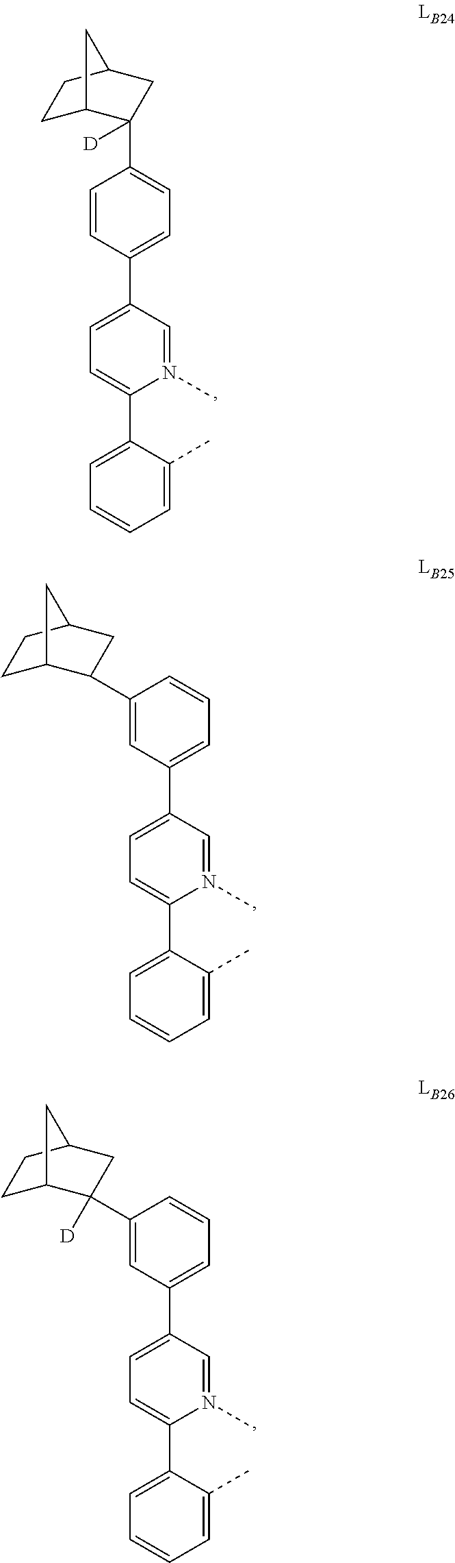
C1(C2C3CCC(C2)C3)=CC(C2=CC=C(C3=CC=CC=C3C)N(C)=C2)=CC=C1.C1(C2([D])C3CCC(C2)C3)=CC(C2=CC=C(C3=CC=CC=C3C)N(C)=C2)=CC=C1.C1=CC(C2=CC=C(C3=CC=CC=C3C)N(C)=C2)=CC=C1C1([D])C2CCC(C1)C2
